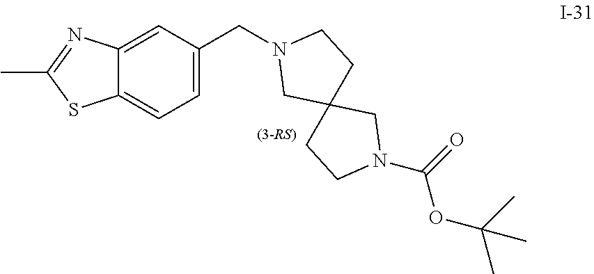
C1(CN2CC3(CC2)CCN(C(OC(C)(C)C)=O)C3)=CC=C2C(=C1)N=C(C)S2
